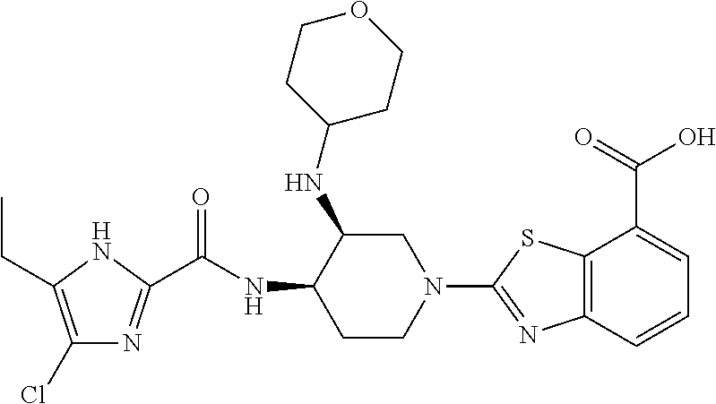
C1(Cl)=C(CC)NC(C(NC2CCN(C3=NC4=C(S3)C(C(=O)O)=CC=C4)CC2NC2CCOCC2)=O)=N1
